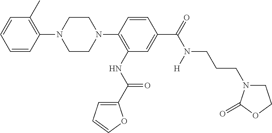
C1=CC=CC(N2CCN(C3=C(NC(=O)C4=CC=CO4)C=C(C(N(CCCN4CCOC4=O)[H])=O)C=C3)CC2)=C1C
